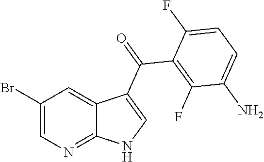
C1(Br)=CN=C2C(=C1)C(C(C1=C(F)C(N)=CC=C1F)=O)=CN2
